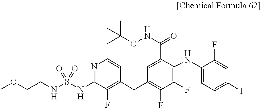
CC(C)(C)ONC(C1=CC(CC2=C(F)C(NS(=O)(=O)NCCOC)=NC=C2)=C(F)C(F)=C1NC1=CC=C(I)C=C1F)=O
